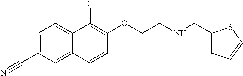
C1=C(C#N)C=C2C(=C1)C(Cl)=C(OCCNCC1=CC=CS1)C=C2
